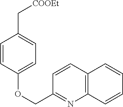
C12=C(C=CC(COC3=CC=C(C[COOEt])C=C3)=N1)C=CC=C2
